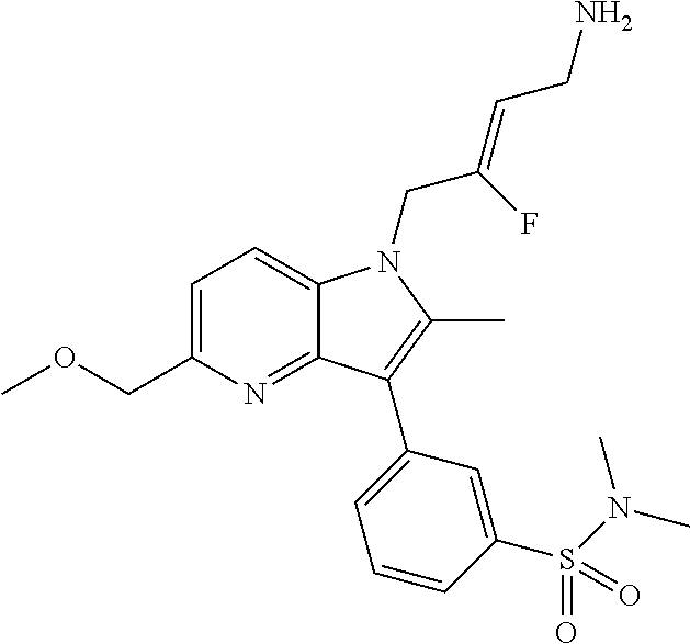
C1=C(COC)N=C2C(=C1)N(CC(=CCN)F)C(C)=C2C1=CC=CC(S(N(C)C)(=O)=O)=C1
